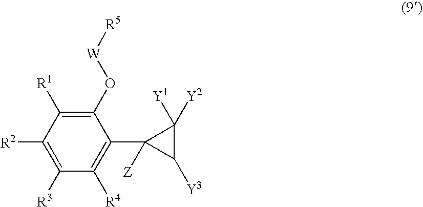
C1(O[W][R5])=C([R1])C([R2])=C([R3])C([R4])=C1C1([Z])C([Y3])C1([Y1])[Y2]
